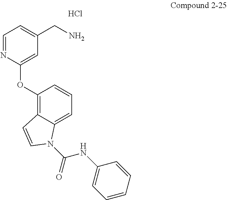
Cl.C1=NC(OC2=C3C(=CC=C2)N(C(NC2=CC=CC=C2)=O)C=C3)=CC(CN)=C1
